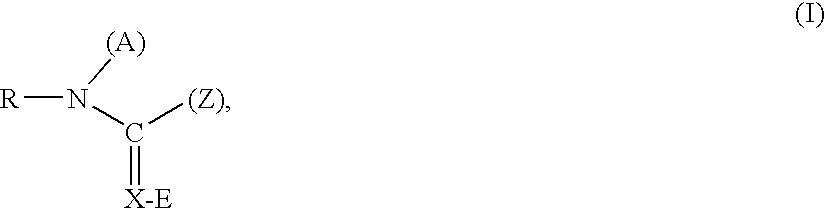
C([(Z)])(N([(A)])[R])=[X-E]
